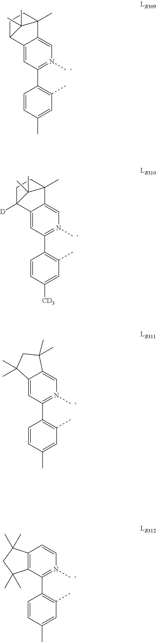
C1=CC(C)=CC(C)=C1C1=N(C)C=C2C(=C1)C1CCC2(C)C1(C)C.C1=CC([CD3])=CC(C)=C1C1=N(C)C=C2C(=C1)C1([D])CCC2(C)C1(C)C.C1=CC(C)=CC(C)=C1C1=N(C)C=C2C(=C1)C(C)(C)CC2(C)C.C1=CC(C)=CC(C)=C1C1=N(C)C=CC2=C1C(C)(C)CC2(C)C
